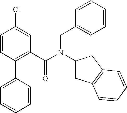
C1(C2=CC=CC=C2)=C(C(N(CC2=CC=CC=C2)C2CC3=C(C2)C=CC=C3)=O)C=C(Cl)C=C1
